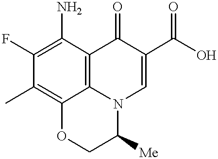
C1(F)=C(N)C2=C3C(=C1C)OCC([Me])N3C=C(C(O)=O)C2=O
